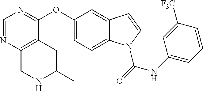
C1=NC2=C(C(OC3=CC=C4C(=C3)C=CN4C(NC3=CC=CC([F3C])=C3)=O)=N1)CC(C)NC2
